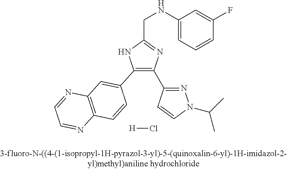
[H]Cl.C1(C2=CC3=C(C=C2)N=CC=N3)=C(C2=NN(C(C)C)C=C2)N=C(CNC2=CC=CC(F)=C2)N1
